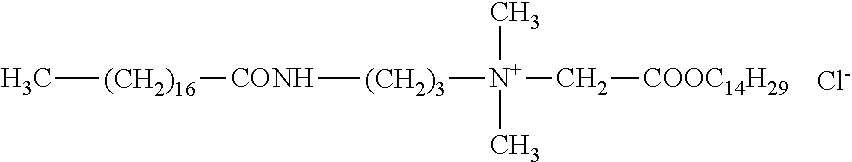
C[(CH2)16][CONH][(CH2)3][N+](C)(C)C[COOC14H29].[Cl-]
